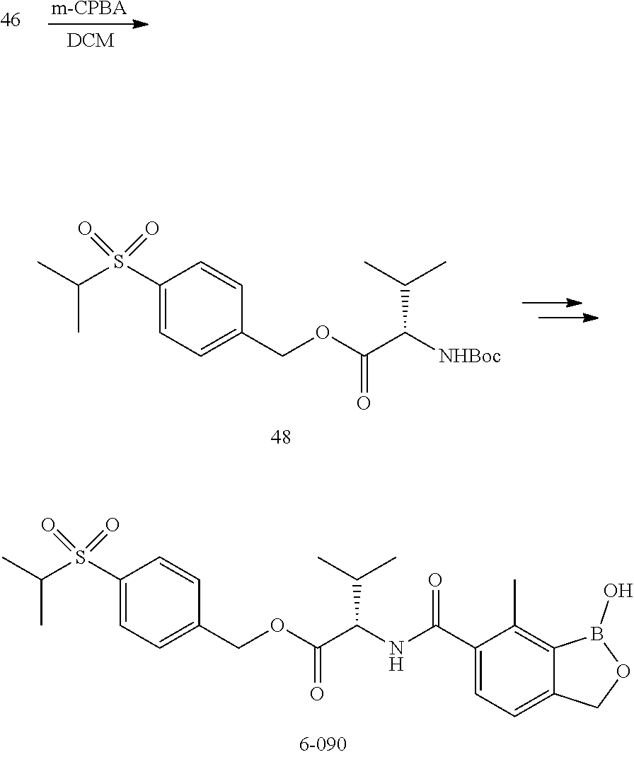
[m-CPBA].C1(S(C(C)C)(=O)=O)=CC=C(COC(C([NHBoc])C(C)C)=O)C=C1.C1(S(C(C)C)(=O)=O)=CC=C(COC(C(NC(C2=CC=C3C(=C2C)B(O)OC3)=O)C(C)C)=O)C=C1
